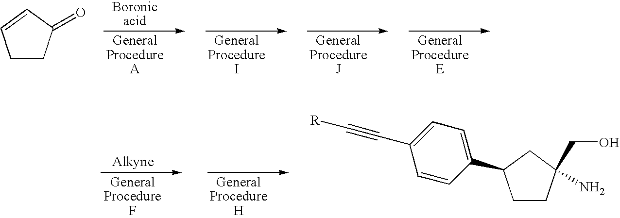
C1CC(=O)C=C1.C1CC(CO)(N)CC1C1=CC=C(C#C[R])C=C1
